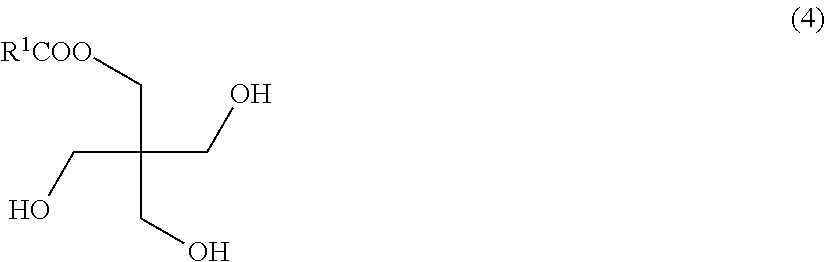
[R1COO]CC(CO)(CO)CO
